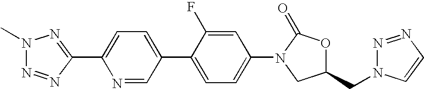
N1(C)N=NC(C2=CC=C(C3=CC=C(N4C(=O)OC(CN5N=NC=C5)C4)C=C3F)C=N2)=N1
